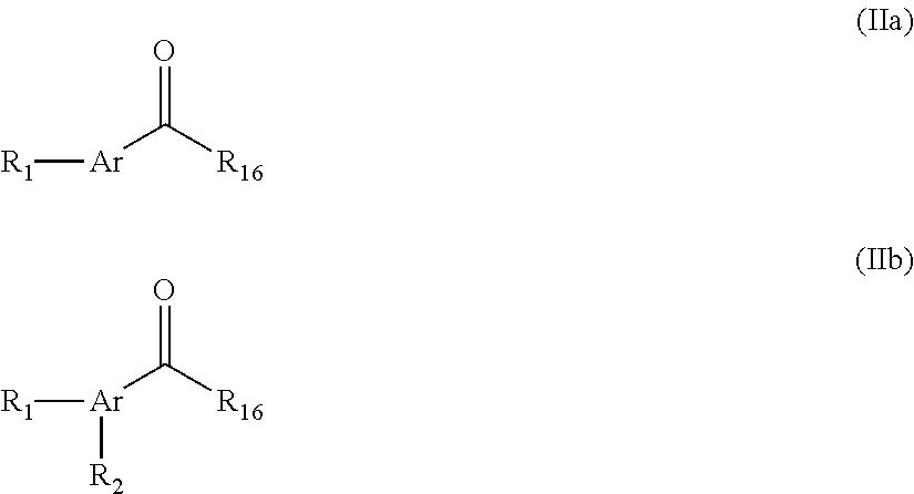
[R1][Ar]C([R16])=O.[R1][Ar](C([R16])=O)[R2]
